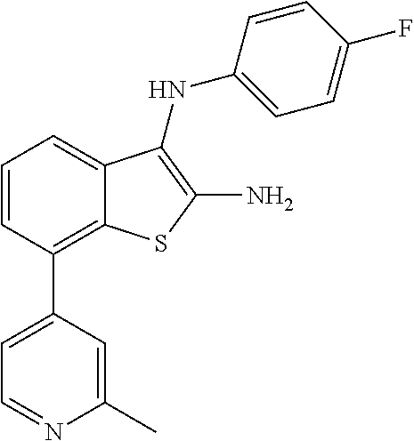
C1=CC=C2C(=C1C1=CC=NC(C)=C1)SC(N)=C2NC1=CC=C(F)C=C1
